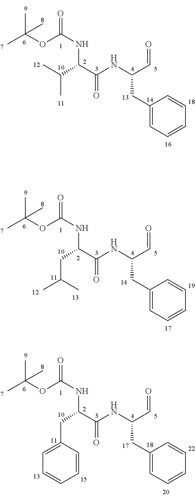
C1(CC(NC(C(C(C)C)NC(=O)OC(C)(C)C)=O)C=O)=CC=CC=C1.C1(CC(NC(C(CC(C)C)NC(=O)OC(C)(C)C)=O)C=O)=CC=CC=C1.C1(CC(NC(C(CC2=CC=CC=C2)NC(=O)OC(C)(C)C)=O)C=O)=CC=CC=C1
